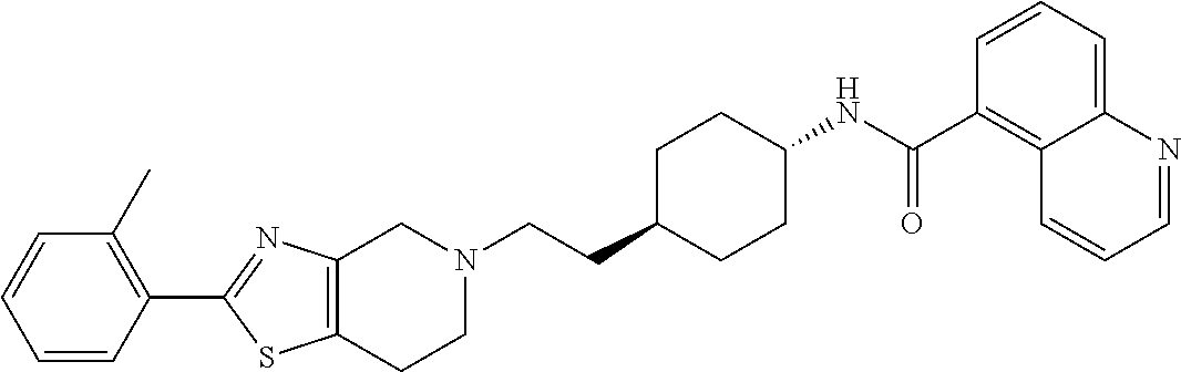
C1(C2=C(C)C=CC=C2)=NC2=C(S1)CCN(CCC1CCC(NC(C3=C4C(=CC=C3)N=CC=C4)=O)CC1)C2
